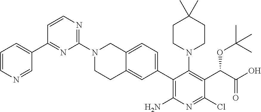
C1=CN=CC(C2=NC(N3CCC4=CC(C5=C(N)N=C(Cl)C(C(C(O)=O)OC(C)(C)C)=C5N5CCC(C)(C)CC5)=CC=C4C3)=NC=C2)=C1
